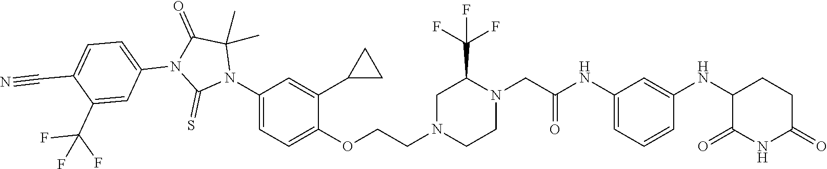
C1=C(NC(CN2C(C(F)(F)F)CN(CCOC3=CC=C(N4C(C)(C)C(=O)N(C5=CC=C(C#N)C(C(F)(F)F)=C5)C4=S)C=C3C3CC3)CC2)=O)C=C(NC2C(=O)NC(=O)CC2)C=C1
